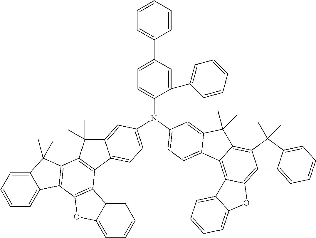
C12=C3C(=C4C(=C1C(C)(C)C1=CC=CC=C21)C(C)(C)C1=CC(N(C2=CC=C(C5=CC=CC=C5)C=C2C2=CC=CC=C2)C2=CC=C5C6=C(C7=C(C8=CC=CC=C8C7(C)C)C7=C6C6=CC=CC=C6O7)C(C)(C)C5=C2)=CC=C41)C1=CC=CC=C1O3
